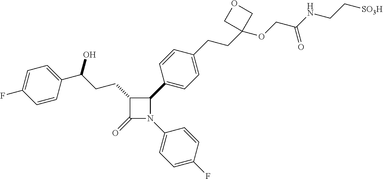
C1(=O)N(C2=CC=C(F)C=C2)C(C2=CC=C(CCC3(OCC(NCC[SO3H])=O)COC3)C=C2)C1CCC(O)C1=CC=C(F)C=C1
